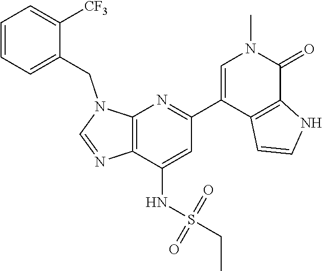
N1(CC2=CC=CC=C2[CF3])C=NC2=C1N=C(C1=CN(C)C(=O)C3=C1C=CN3)C=C2NS(CC)(=O)=O
